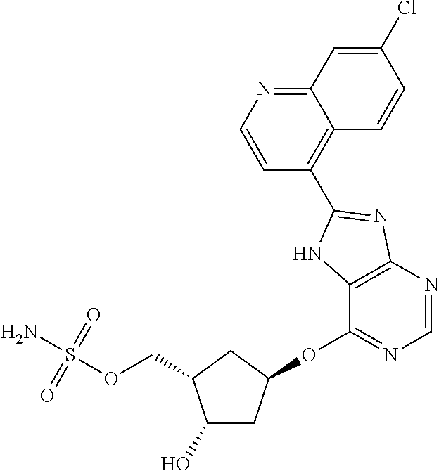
C1(O)CC(OC2=NC=NC3=C2NC(C2=C4C(=NC=C2)C=C(Cl)C=C4)=N3)CC1COS(N)(=O)=O
